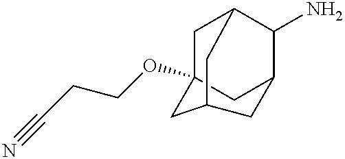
NC1C2CC3(OCCC#N)CC1CC(C3)C2
